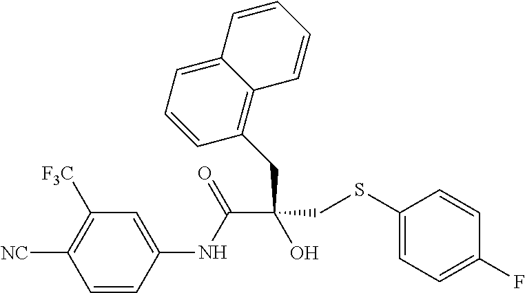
C(C(CSC1=CC=C(F)C=C1)(O)CC1=C2C(=CC=C1)C=CC=C2)(NC1=CC([F3C])=C([NC])C=C1)=O
